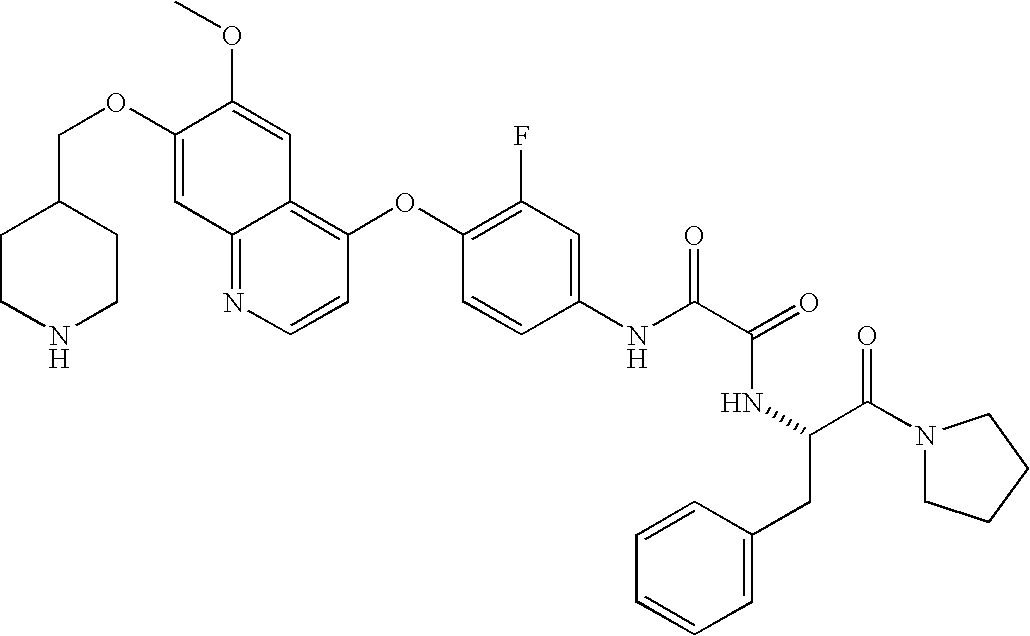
C12=NC=CC(OC3=C(F)C=C(NC(C(NC(C(=O)N4CCCC4)CC4=CC=CC=C4)=O)=O)C=C3)=C1C=C(OC)C(OCC1CCNCC1)=C2
